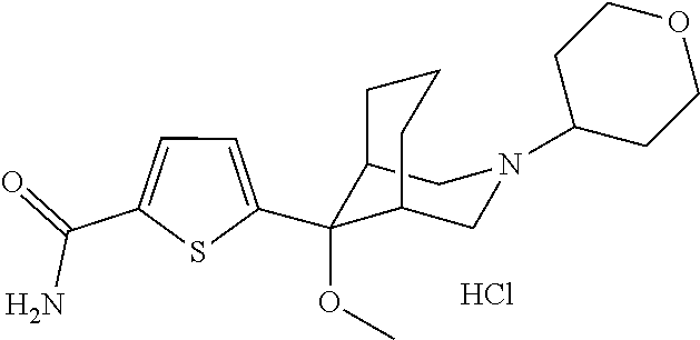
C1(C2(OC)C3CN(C4CCOCC4)CC2CCC3)=CC=C(C(N)=O)S1.Cl
